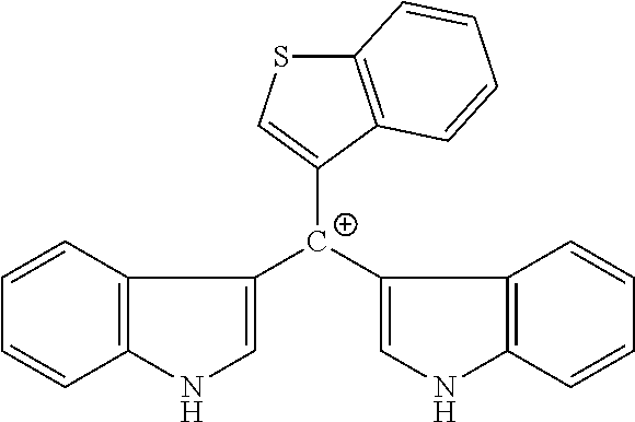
C1([C+](C2=CNC3=C2C=CC=C3)C2=CNC3=C2C=CC=C3)=CSC2=C1C=CC=C2
